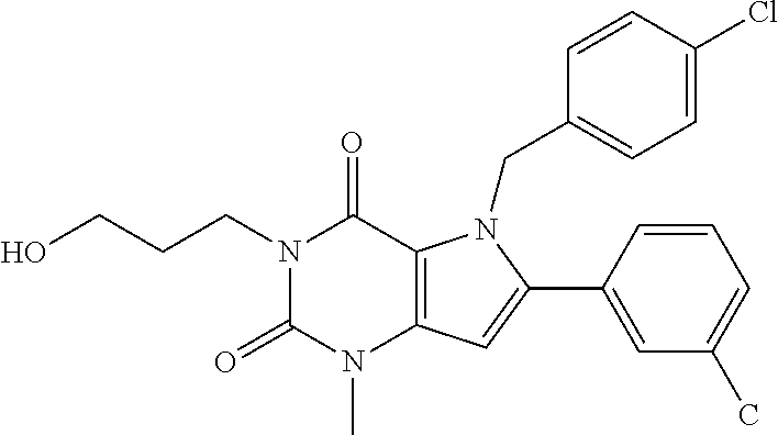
C12=C(C=C(C3=CC(C)=CC=C3)N1CC1=CC=C(Cl)C=C1)N(C)C(=O)N(CCCO)C2=O
